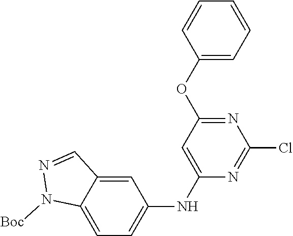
C12=CC(NC3=CC(OC4=CC=CC=C4)=NC(Cl)=N3)=CC=C1N([Boc])N=C2
